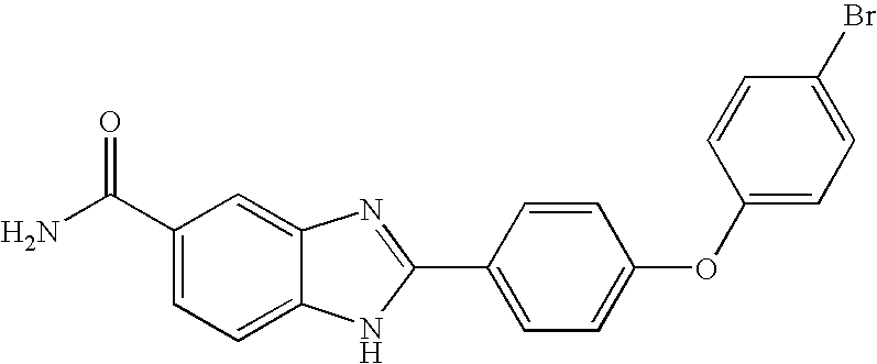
C1(C(N)=O)=CC=C2C(=C1)N=C(C1=CC=C(OC3=CC=C(Br)C=C3)C=C1)N2
